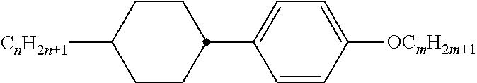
C1(C2CCC([CnH2n+1])CC2)=CC=C([OCmH2m+1])C=C1
